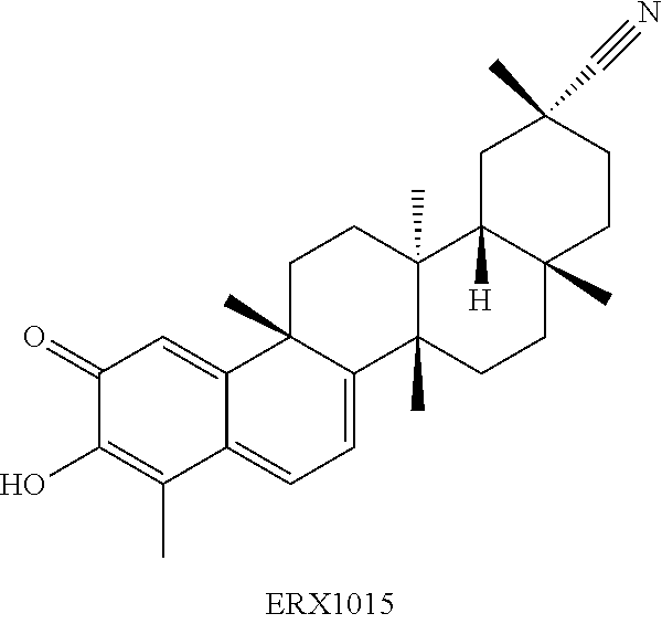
C1(=O)C(O)=C(C)C2=CC=C3C(C)(C2=C1)CCC1(C)C3(C)CCC2(C)C1([H])CC(C)(C#N)CC2
